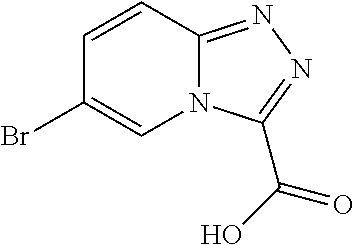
C1=CC2=NN=C(C(=O)O)N2C=C1Br
